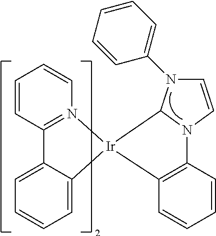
C1=CC2=N(C=C1)[Ir]1(C3=CC=CC=C23)C2N(C3=C1C=CC=C3)C=CN2C1=CC=CC=C1
